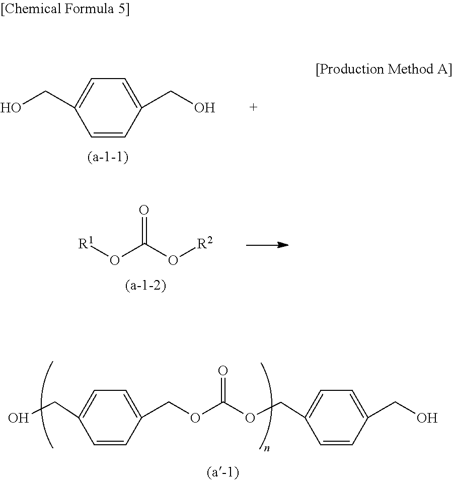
C1=CC(CO)=CC=C1CO.O(C(=O)O[R2])[R1].C1=CC(COC(=O)OCC2=CC=C(CO)C=C2)=CC=C1CO
